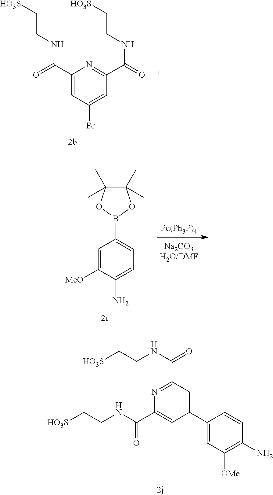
C1(C(=O)NCC[HO3S])=CC(Br)=CC(C(=O)NCC[HO3S])=N1.C1(C(NCC[HO3S])=O)=CC(C2=CC([OMe])=C(N)C=C2)=CC(C(NCC[HO3S])=O)=N1.[Pd(Ph3P)4].C1=C([MeO])C(N)=CC=C1B1OC(C)(C)C(C)(C)O1
